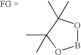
B1OC(C)(C)C(C)(C)O1
